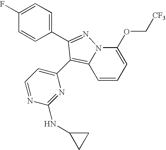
C1=CC=C(OC[CF3])N2C1=C(C1=CC=NC(NC3CC3)=N1)C(C1=CC=C(F)C=C1)=N2
